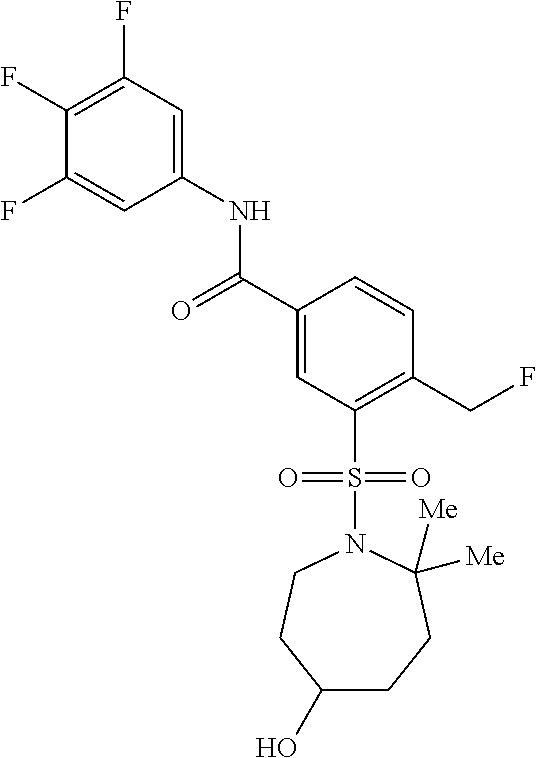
C(C1=CC(S(N2C([Me])([Me])CCC(O)CC2)(=O)=O)=C(CF)C=C1)(=O)NC1=CC(F)=C(F)C(F)=C1
